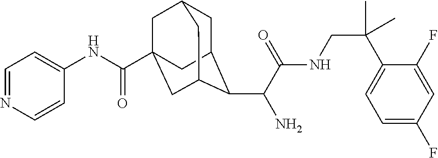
C1C2C(C(C(NCC(C3=CC=C(F)C=C3F)(C)C)=O)N)C3CC(C(NC4=CC=NC=C4)=O)(CC1C3)C2
